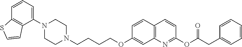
C1N(C2=CC=CC3=C2C=CS3)CCN(CCCCOC2=CC3=C(C=C2)C=CC(OC(CC2=CC=CC=C2)=O)=N3)C1
